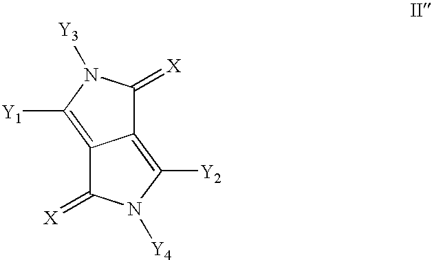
C12=C([Y2])N([Y4])C(=[X])C1=C([Y1])N([Y3])C2=[X]
